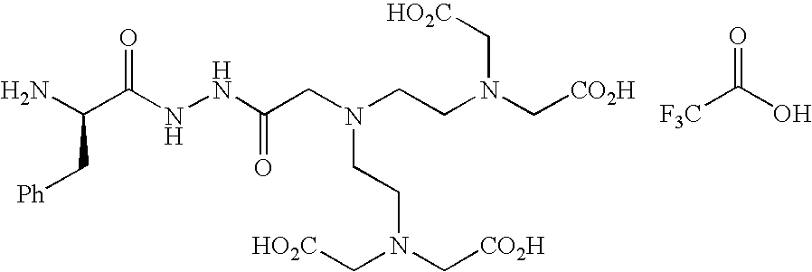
NC(C(NNC(CN(CCN(C[CO2H])C[HO2C])CCN(C[CO2H])C[HO2C])=O)=O)C[Ph].[F3C]C(O)=O
